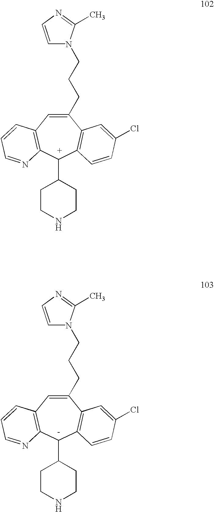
C1(CCCN2C=CN=C2C)=CC2=C([C+](C3CCNCC3)C3=C1C=C(Cl)C=C3)N=CC=C2.C1(CCCN2C=CN=C2C)=CC2=C([C-](C3CCNCC3)C3=C1C=C(Cl)C=C3)N=CC=C2
